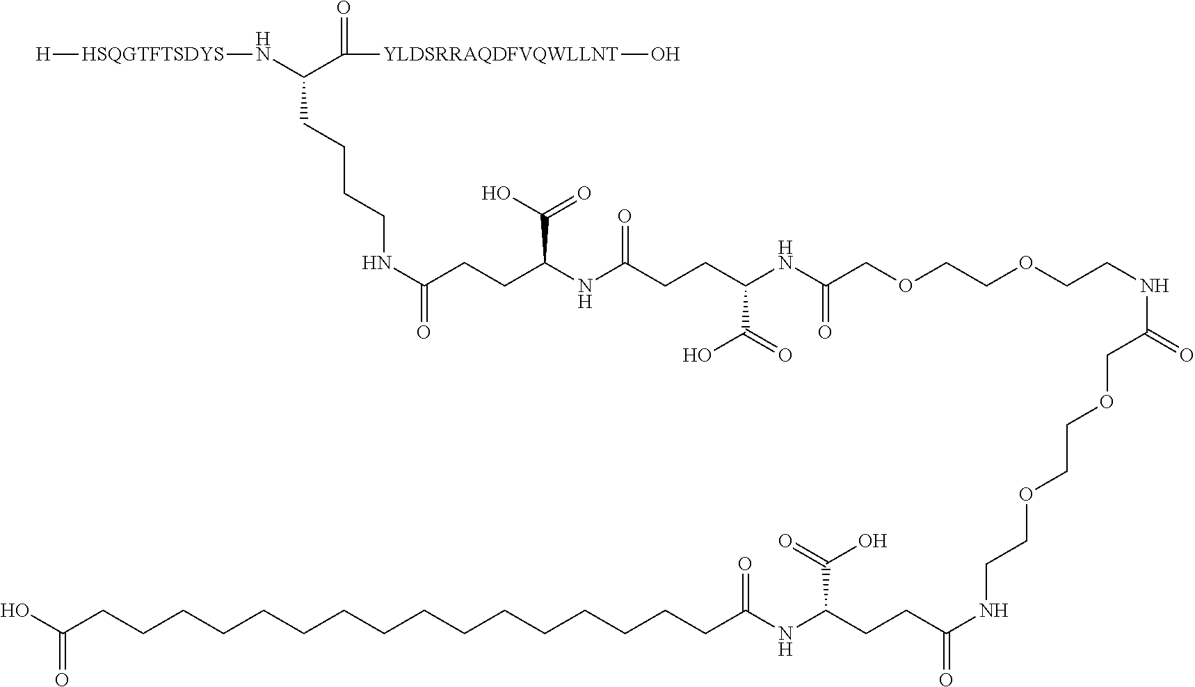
[HSQGTFTSDYS](NC(C([YLDSRRAQDFVQWLLNT]O)=O)CCCCNC(CCC(NC(CCC(NC(COCCOCCNC(=O)COCCOCCNC(CCC(C(O)=O)NC(CCCCCCCCCCCCCCCCC(=O)O)=O)=O)=O)C(O)=O)=O)C(=O)O)=O)[H]
